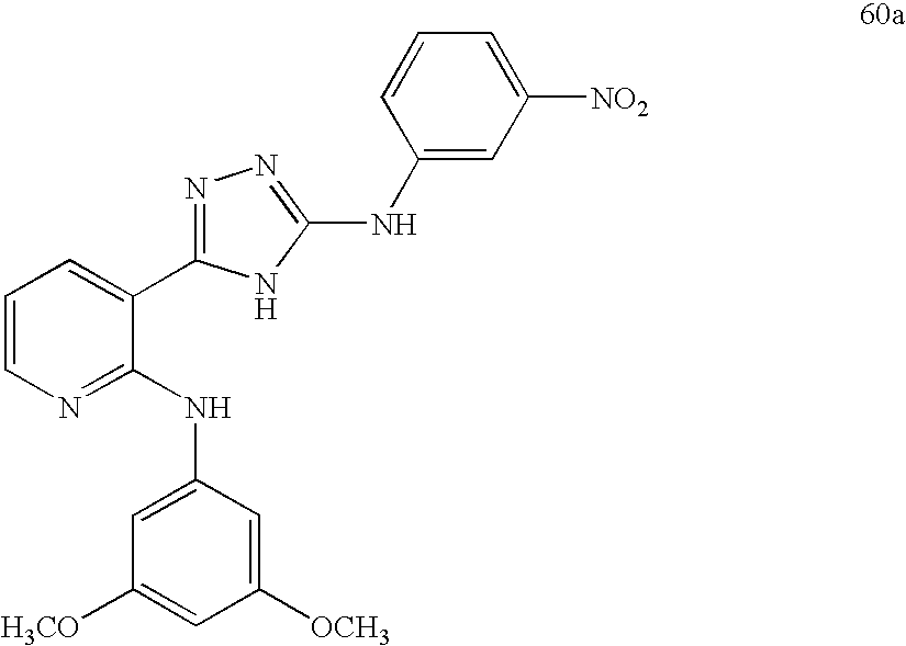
C1=CN=C(NC2=CC([H3CO])=CC([OCH3])=C2)C(C2=NN=C(NC3=CC([NO2])=CC=C3)N2)=C1
